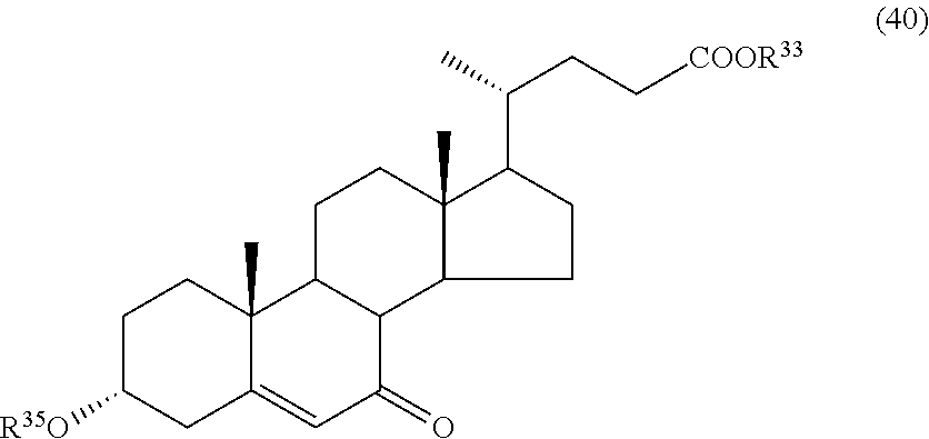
C1C([R35O])CC2=CC(=O)C3C(C2(C)C1)CCC1(C)C3CCC1C(C)CC[COOR33]
